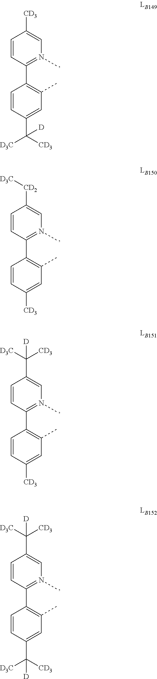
C1=CC(C2=C(C)C=C(C([CD3])([D])[D3C])C=C2)=N(C)C=C1[CD3].C1=CC(C2=C(C)C=C([CD3])C=C2)=N(C)C=C1[CD2][D3C].C1=CC(C2=C(C)C=C([CD3])C=C2)=N(C)C=C1C([D3C])([D])[CD3].C1=CC(C2=C(C)C=C(C([CD3])([D3C])[D])C=C2)=N(C)C=C1C([D3C])([D])[CD3]
